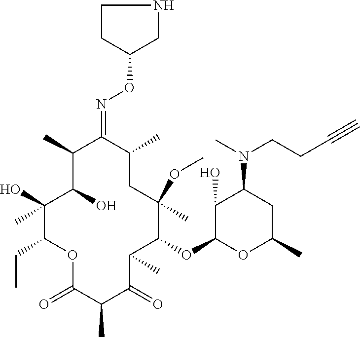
C1(O)C(O)(C)C(CC)OC(=O)C(C)C(=O)C(C)C(OC2C(O)C(N(C)CCC#C)CC(C)O2)C(OC)(C)CC(C)C(=NOC2CCNC2)C1C
